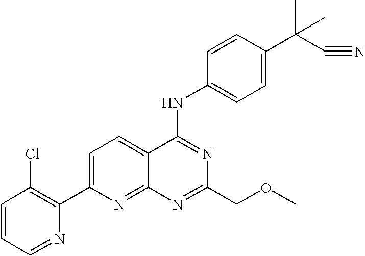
C1=CC=NC(C2=CC=C3C(=N2)N=C(COC)N=C3NC2=CC=C(C(C#N)(C)C)C=C2)=C1Cl
